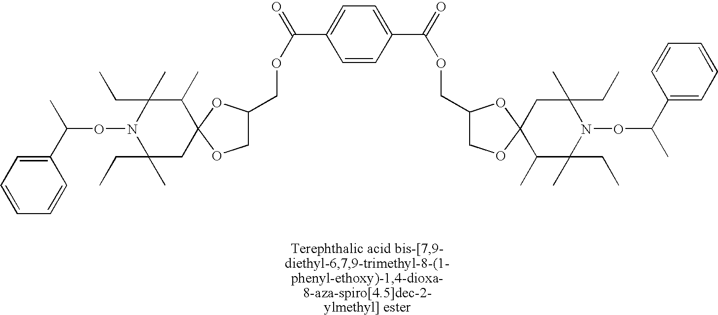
C1(C(C)ON2C(CC)(C)CC3(C(C)C2(CC)C)OCC(COC(=O)C2=CC=C(C(=O)OCC4COC5(O4)C(C)C(C)(CC)N(OC(C)C4=CC=CC=C4)C(CC)(C)C5)C=C2)O3)=CC=CC=C1
